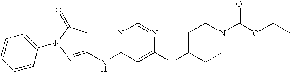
C1(NC2=NC=NC(OC3CCN(C(OC(C)C)=O)CC3)=C2)=NN(C2=CC=CC=C2)C(=O)C1
